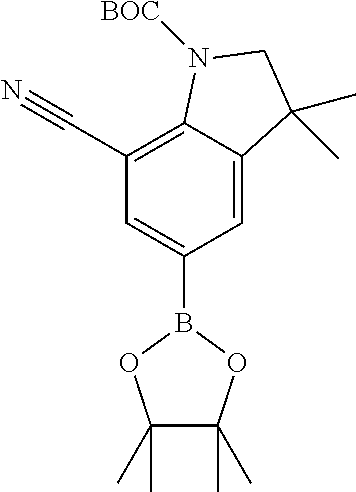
C1(C#N)=C2C(=CC(B3OC(C)(C)C(C)(C)O3)=C1)C(C)(C)CN2[BOC]
